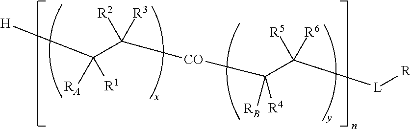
C(C([CO]C([R4])(C([L][R])([R5])[R6])[RB])([R2])[R3])([H])([RA])[R1]
